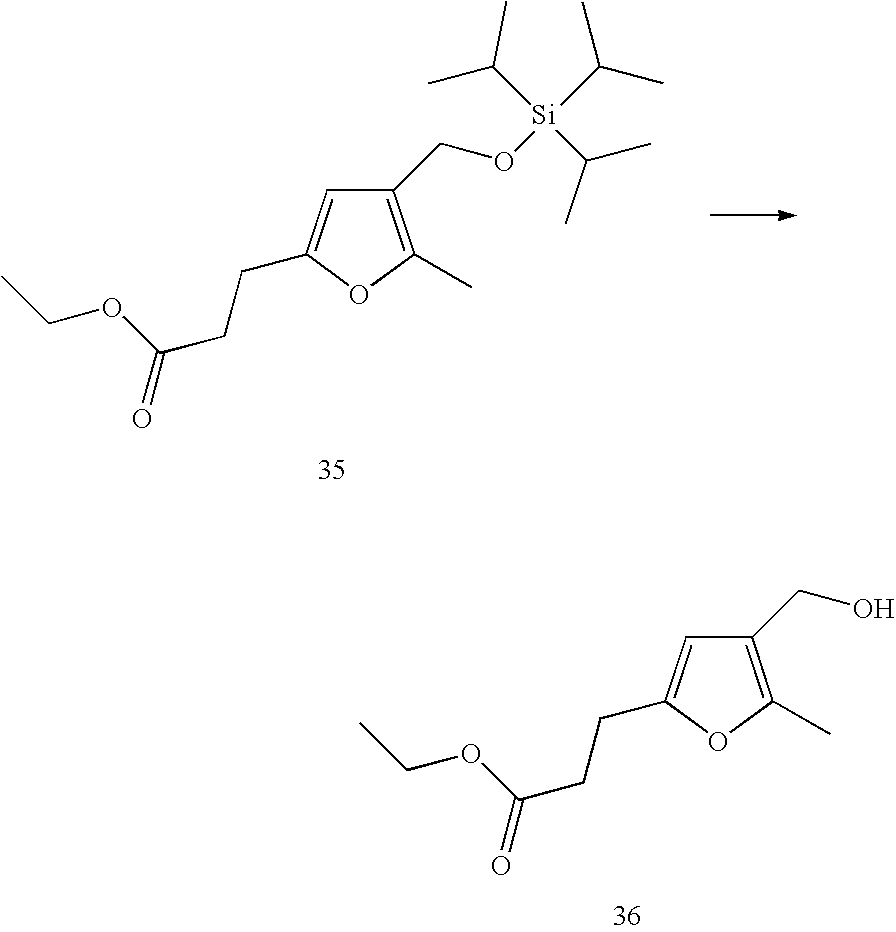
C1(CO[Si](C(C)C)(C(C)C)C(C)C)=C(C)OC(CCC(=O)OCC)=C1.C1(CO)=C(C)OC(CCC(=O)OCC)=C1
